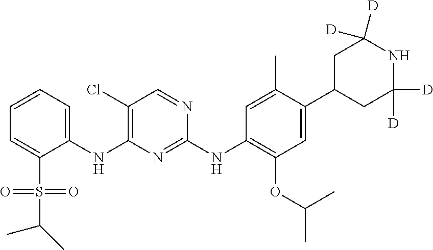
C1(NC2=C(Cl)C=NC(NC3=C(OC(C)C)C=C(C4CC([D])([D])NC([D])([D])C4)C(C)=C3)=N2)=CC=CC=C1S(=O)(=O)C(C)C
